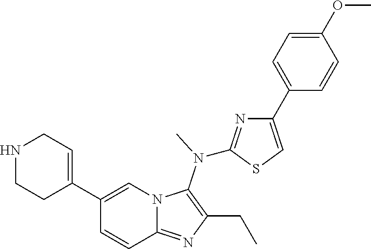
N1CCC(C2=CN3C(=NC(CC)=C3N(C)C3=NC(C4=CC=C(OC)C=C4)=CS3)C=C2)=CC1
